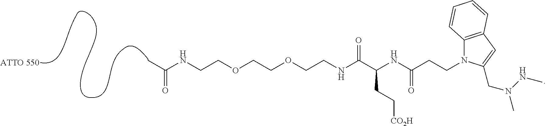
CC(NCCOCCOCCNC(C(NC(CCN1C2=C(C=C1CN(C)NC)C=CC=C2)=O)CC[CO2H])=O)=O
